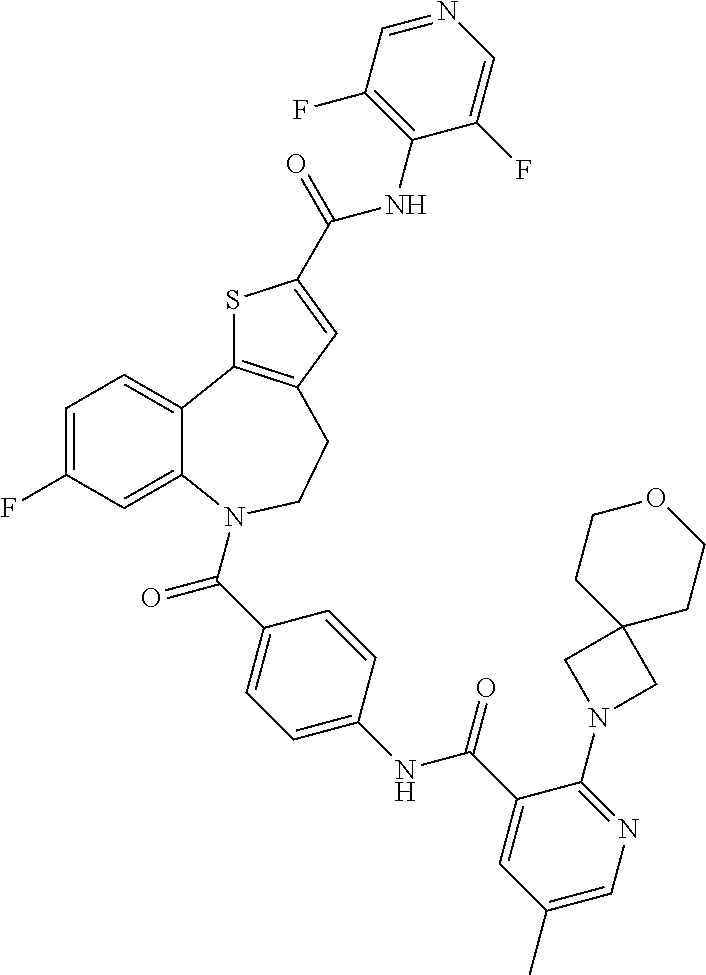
C1=C(F)C=C2C(=C1)C1=C(CCN2C(C2=CC=C(NC(C3=CC(C)=CN=C3N3CC4(C3)CCOCC4)=O)C=C2)=O)C=C(C(=O)NC2=C(F)C=NC=C2F)S1
